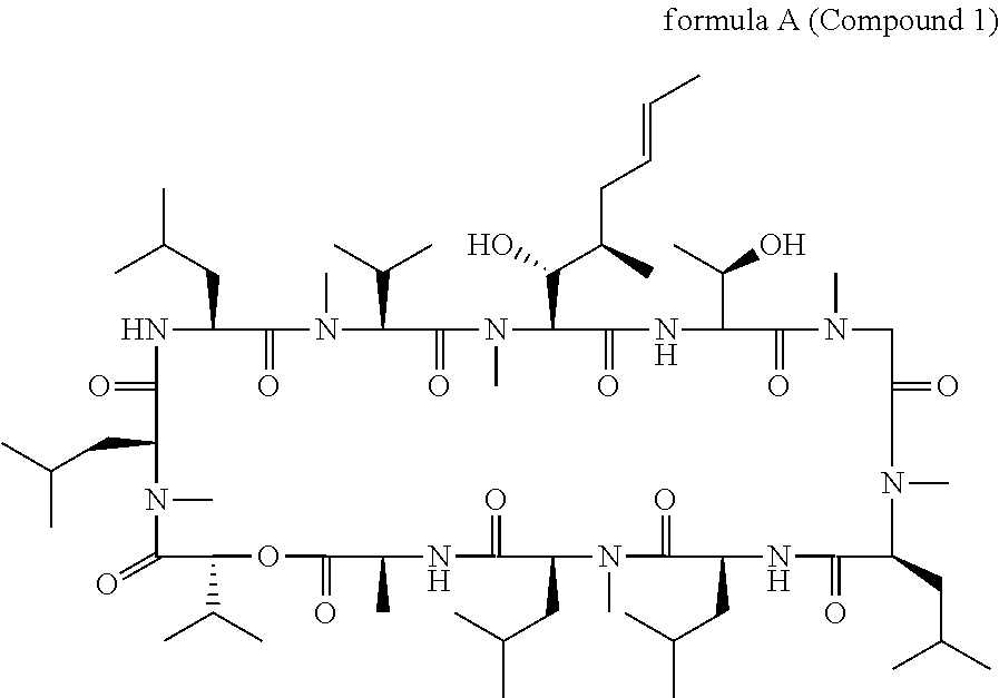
N1C(=O)C(CC(C)C)N(C)C(=O)C(C(C)C)OC(=O)C(C)NC(=O)C(CC(C)C)N(C)C(=O)C(CC(C)C)NC(=O)C(CC(C)C)N(C)C(=O)CN(C)C(=O)C(C(C)O)NC(=O)C(C(O)C(C)CC=CC)N(C)C(=O)C(C(C)C)N(C)C(=O)C1CC(C)C
